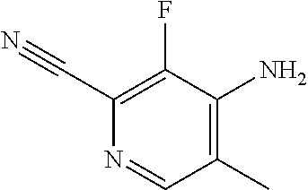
C1(N)=C(C)C=NC(C#N)=C1F
